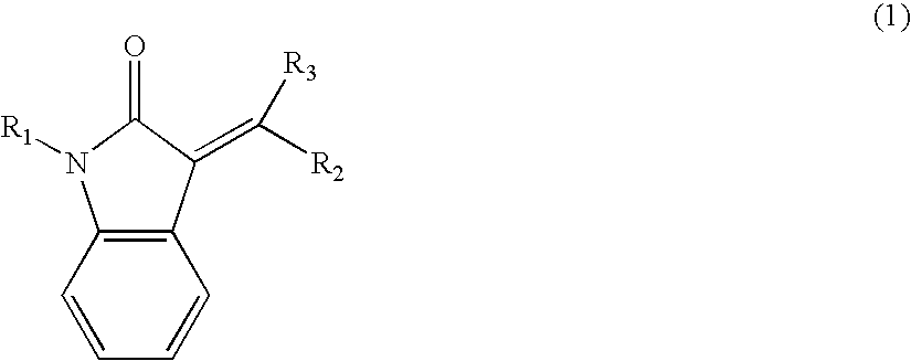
C12=C(C(=C([R2])[R3])C(=O)N1[R1])C=CC=C2
